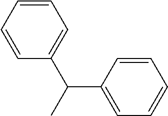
C1(C(C)C2=CC=CC=C2)=CC=CC=C1
